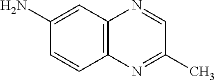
C1(N)=CC2=C(C=C1)N=C(C)C=N2
